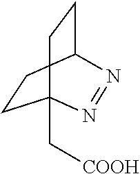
C1CC2CCC1(C[COOH])N=N2
